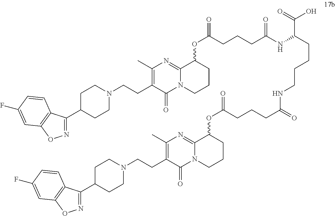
C1(C)=C(CCN2CCC(C3=NOC4=C3C=CC(F)=C4)CC2)C(=O)N2C(=N1)C(OC(CCCC(NC(C(=O)O)CCCCNC(CCCC(OC1C3=NC(C)=C(CCN4CCC(C5=NOC6=C5C=CC(F)=C6)CC4)C(=O)N3CCC1)=O)=O)=O)=O)CCC2
